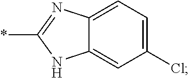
C12=CC(Cl)=CC=C1N=C(*)N2
